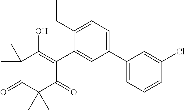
C1(C2=CC=CC(Cl)=C2)=CC=C(CC)C(C2=C(O)C(C)(C)C(=O)C(C)(C)C2=O)=C1
